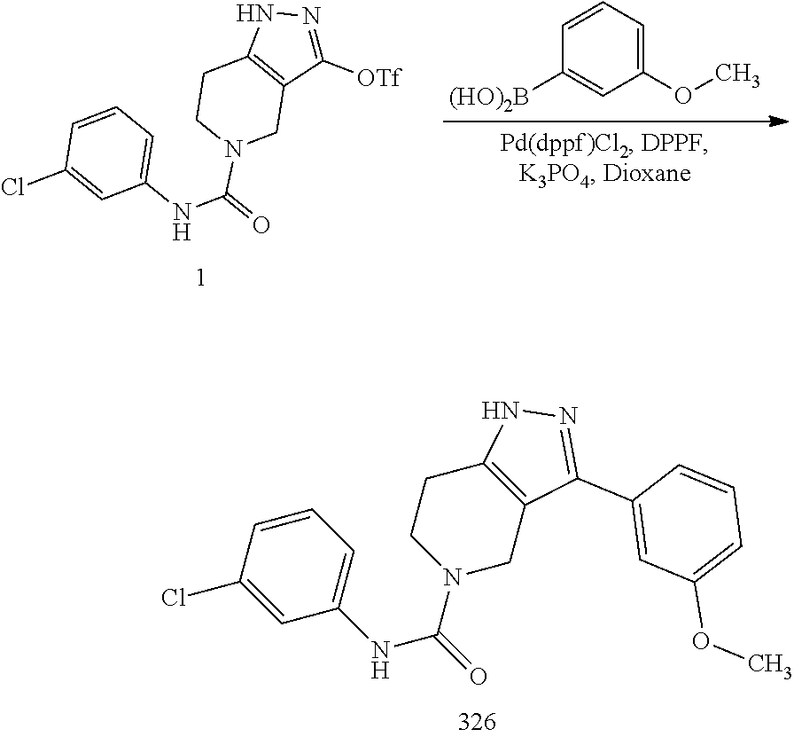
C1(OC)=CC=CC([(HO)2B])=C1.C1(NC(N2CC3=C(CC2)NN=C3[OTf])=O)=CC=CC(Cl)=C1.C1(NC(N2CC3=C(CC2)NN=C3C2=CC(OC)=CC=C2)=O)=CC=CC(Cl)=C1
